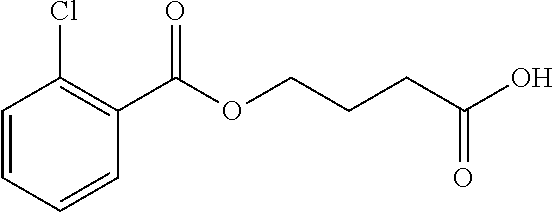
C1=CC=CC(C(OCCCC(O)=O)=O)=C1Cl
